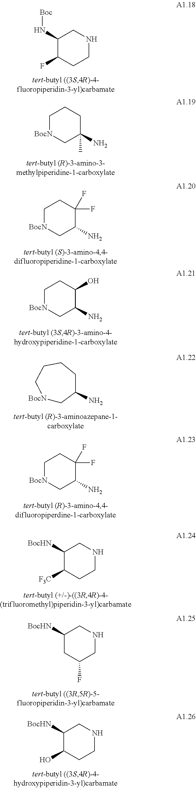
C1[BocN]CC(N)C(F)(F)C1.C1[BocN]CC(N)(C)CC1.C1(N[Boc])C(F)CCNC1.C1[BocN]CC(N)C(O)C1.[BocN]1CC(N)CCCC1.C1[BocN]CC(N)C(F)(F)C1.C1([BocHN])C([F3C])CCNC1.C1([BocHN])CC(F)CNC1.C1([BocHN])C(O)CCNC1
